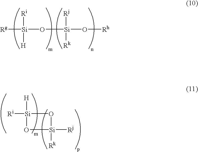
[Rg][Si](O[Si](O[Rh])([Rk])[Rj])([Ri])[H].[Ri][Si]1([H])O[Si]([Rk])([Rj])O1
